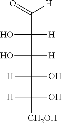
C(C(C(C(C([CH2OH])(O)[H])(O)[H])([H])O)([H])O)(=O)[H]
